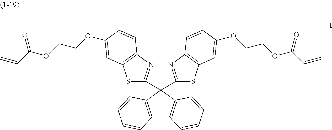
C12=C(C(C3=NC4=C(S3)C=C(OCCOC(C=C)=O)C=C4)(C3=NC4=C(S3)C=C(OCCOC(C=C)=O)C=C4)C3=C1C=CC=C3)C=CC=C2
